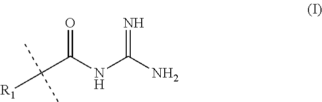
[R1]C(C(NC(N)=N)=O)(C)C
